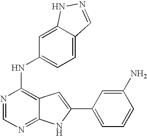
N1=CN=C2C(=C1NC1=CC=C3C(=C1)NN=C3)C=C(C1=CC=CC(N)=C1)N2
